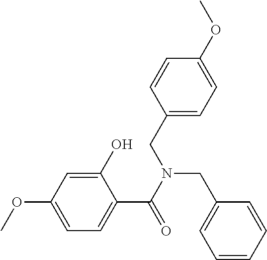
C1=C(OC)C=C(O)C(C(=O)N(CC2=CC=CC=C2)CC2=CC=C(OC)C=C2)=C1
